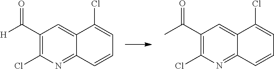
C1(C([H])=O)=C(Cl)N=C2C(=C1)C(Cl)=CC=C2.C1(C(C)=O)=C(Cl)N=C2C(=C1)C(Cl)=CC=C2
